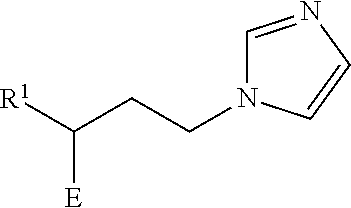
C1=NC=CN1CCC([R1])[E]
